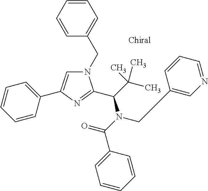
N1(CC2=CC=CC=C2)C=C(C2=CC=CC=C2)N=C1C(N(C(=O)C1=CC=CC=C1)CC1=CN=CC=C1)C(C)(C)C
